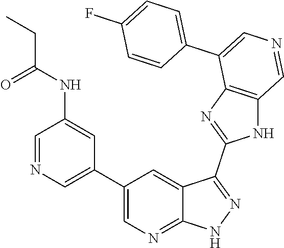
C1(C2=CN=CC(NC(=O)CC)=C2)=CN=C2C(=C1)C(C1=NC3=C(N1)C=NC=C3C1=CC=C(F)C=C1)=NN2
